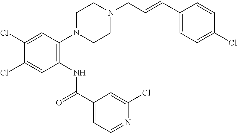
C1(Cl)=CC(N2CCN(CC=CC3=CC=C(Cl)C=C3)CC2)=C(NC(C2=CC=NC(Cl)=C2)=O)C=C1Cl
